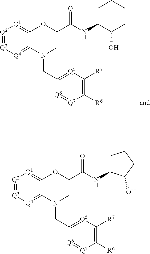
[Q2]1=[Q3][Q4]=C2C(=[Q1]1)OC(C(NC1CCCC1[OH])=O)CN2CC1=[Q5]C([R7])=C([R6])[Q7]=[Q6]1.[Q2]1=[Q3][Q4]=C2C(=[Q1]1)OC(C(NC1C(O)CCCC1)=O)CN2CC1=[Q5]C([R7])=C([R6])[Q7]=[Q6]1
